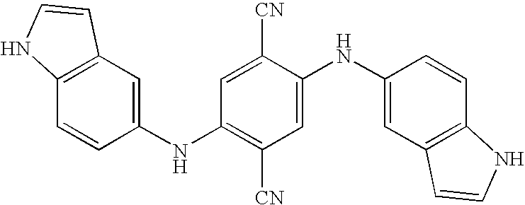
C1=CC(NC2=C([CN])C=C(NC3=CC4=C(C=C3)NC=C4)C([CN])=C2)=CC2=C1NC=C2
